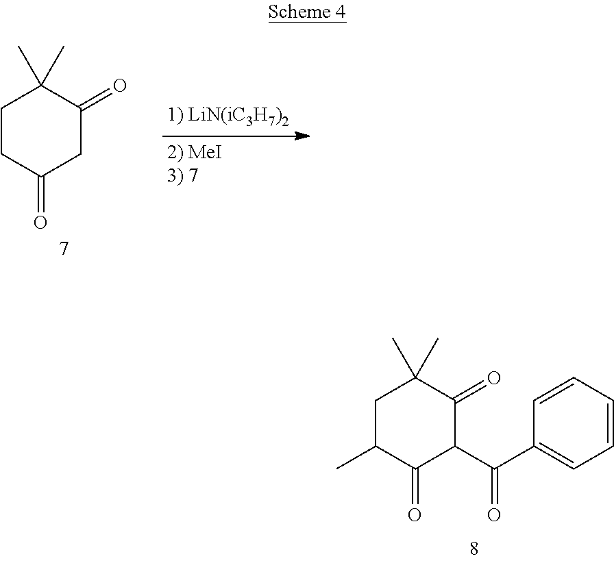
C1CC(=O)CC(=O)C1(C)C.C1C(C)C(=O)C(C(C2=CC=CC=C2)=O)C(=O)C1(C)C
